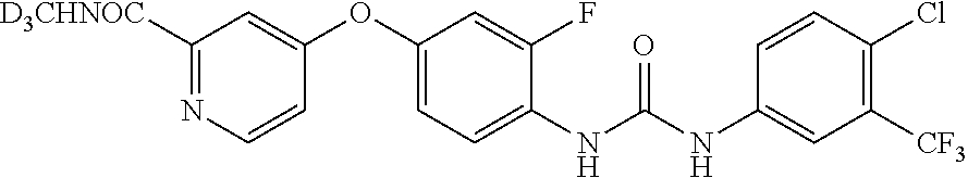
C1(OC2=CC([D3CHNOC])=NC=C2)=CC=C(NC(NC2=CC([CF3])=C(Cl)C=C2)=O)C(F)=C1
